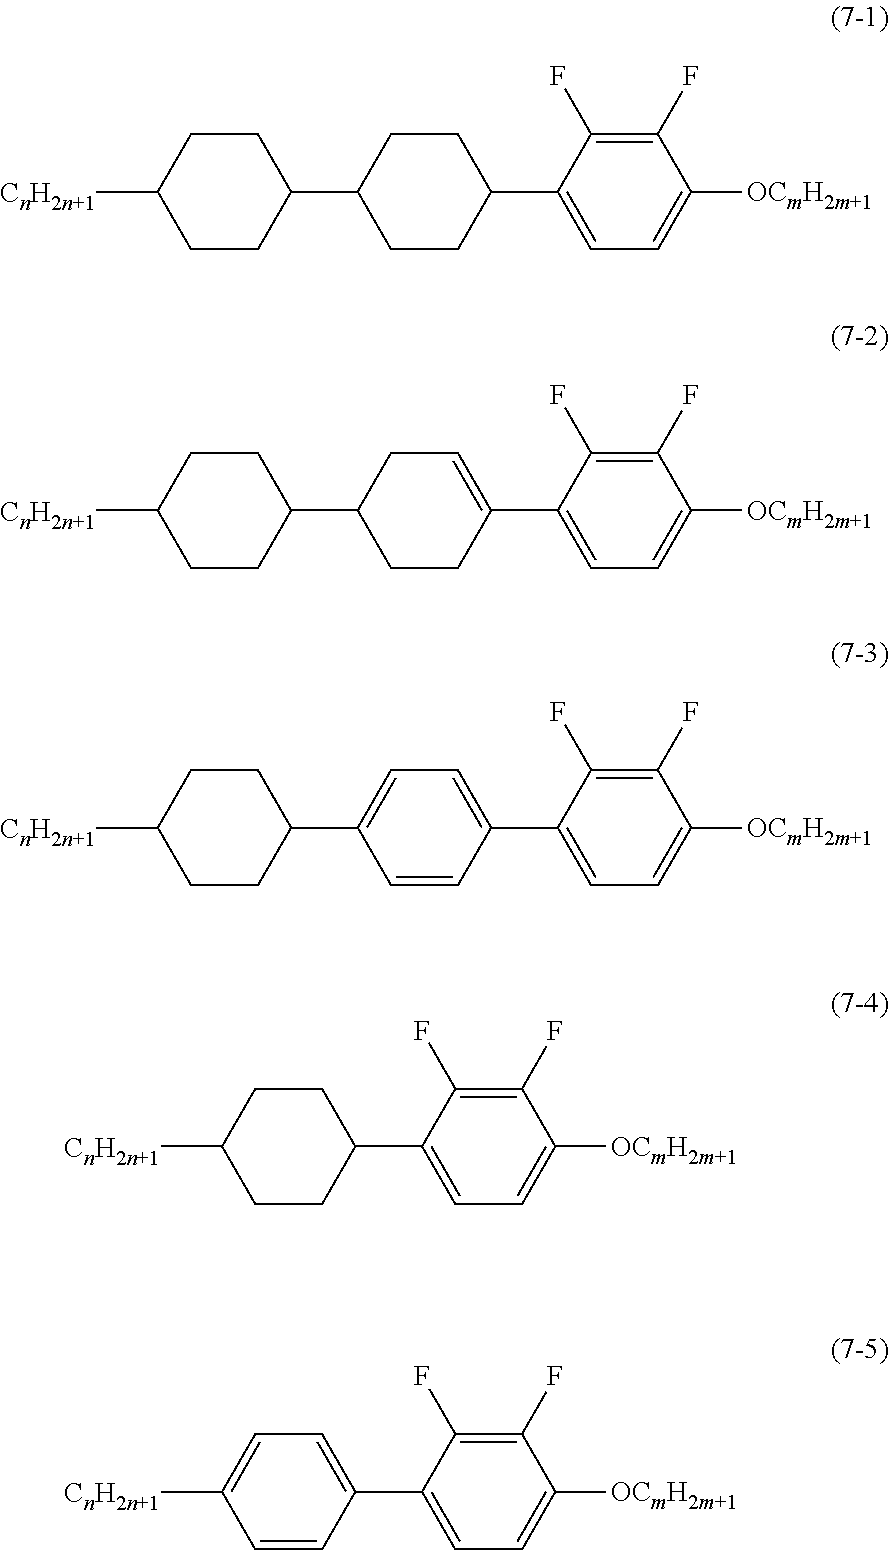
C1CC([CnH2n+1])CCC1C1CCC(C2=CC=C([OCmH2m+1])C(F)=C2F)CC1.C1CC([CnH2n+1])CCC1C1CCC(C2=CC=C([OCmH2m+1])C(F)=C2F)=CC1.C1CC([CnH2n+1])CCC1C1=CC=C(C2=CC=C([OCmH2m+1])C(F)=C2F)C=C1.C1=C(C2=CC=C([OCmH2m+1])C(F)=C2F)C=CC([CnH2n+1])=C1.C1CC([CnH2n+1])CCC1C1=CC=C([OCmH2m+1])C(F)=C1F
